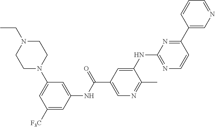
C1=C(N2CCN(CC)CC2)C=C(NC(C2=CN=C(C)C(NC3=NC=CC(C4=CN=CC=C4)=N3)=C2)=O)C=C1[F3C]
